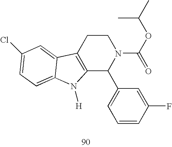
C12=C(CCN(C(=O)OC(C)C)C1C1=CC=CC(F)=C1)C1=CC(Cl)=CC=C1N2[H]
